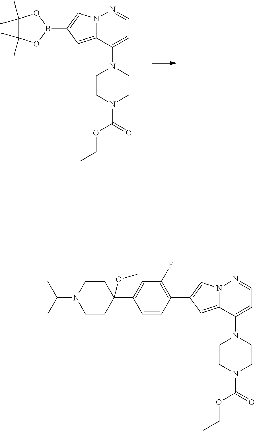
C1(C)(C)C(C)(C)OB(C2=CN3C(=C2)C(N2CCN(C(=O)OCC)CC2)=CC=N3)O1.C1(C2=CN3C(=C2)C(N2CCN(C(=O)OCC)CC2)=CC=N3)=C(F)C=C(C2(OC)CCN(C(C)C)CC2)C=C1
